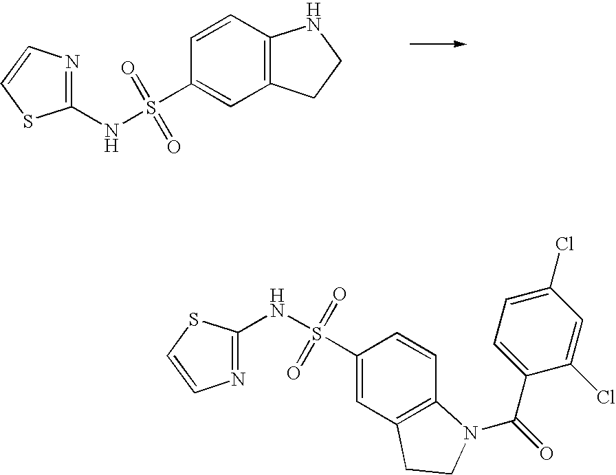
C1=CC(S(=O)(=O)NC2=NC=CS2)=CC2=C1NCC2.N1=C(NS(=O)(=O)C2=CC3=C(C=C2)N(C(=O)C2=CC=C(Cl)C=C2Cl)CC3)SC=C1
